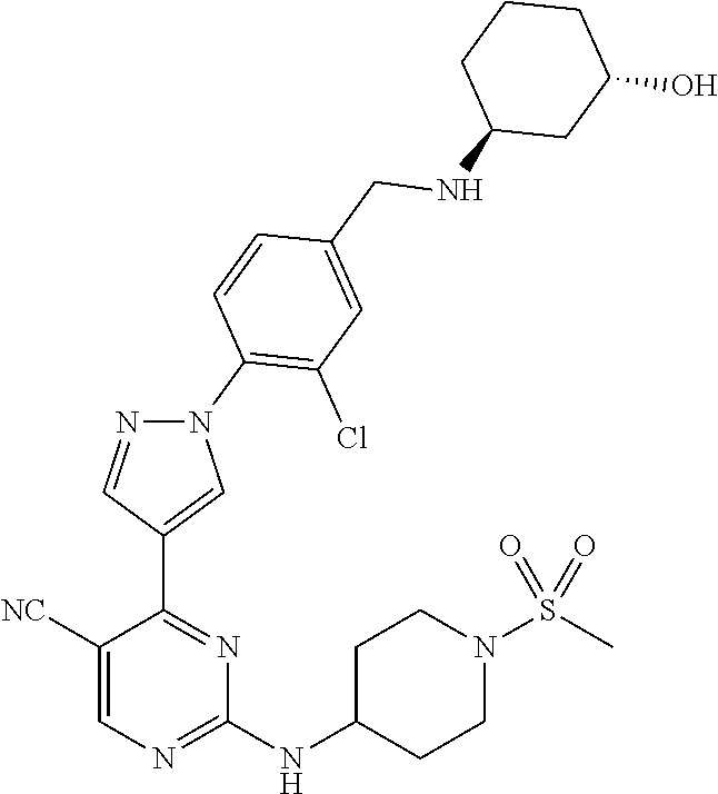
C1(NC2CCN(S(C)(=O)=O)CC2)=NC=C([NC])C(C2=CN(C3=C(Cl)C=C(CNC4CC(O)CCC4)C=C3)N=C2)=N1
